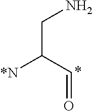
NCC([*N])C=O
